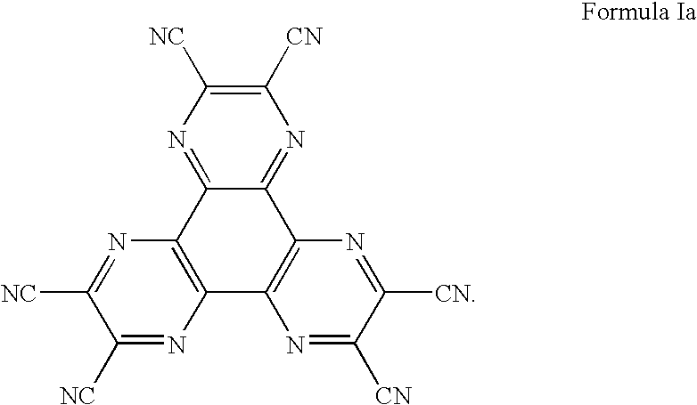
C1([NC])=NC2=C(N=C1[NC])C1=NC([NC])=C([CN])N=C1C1=C2N=C([CN])C([CN])=N1
